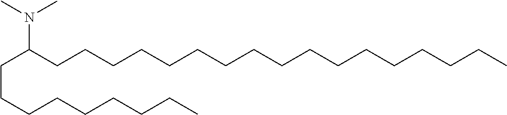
C(C(CCCCCCCCCCCCCCCCC)N(C)C)CCCCCCCC
